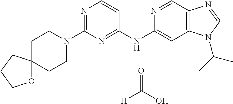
O=C(O)[H].N1=C(N2CCC3(CC2)OCCC3)N=C(NC2=CC3=C(C=N2)N=CN3C(C)C)C=C1
